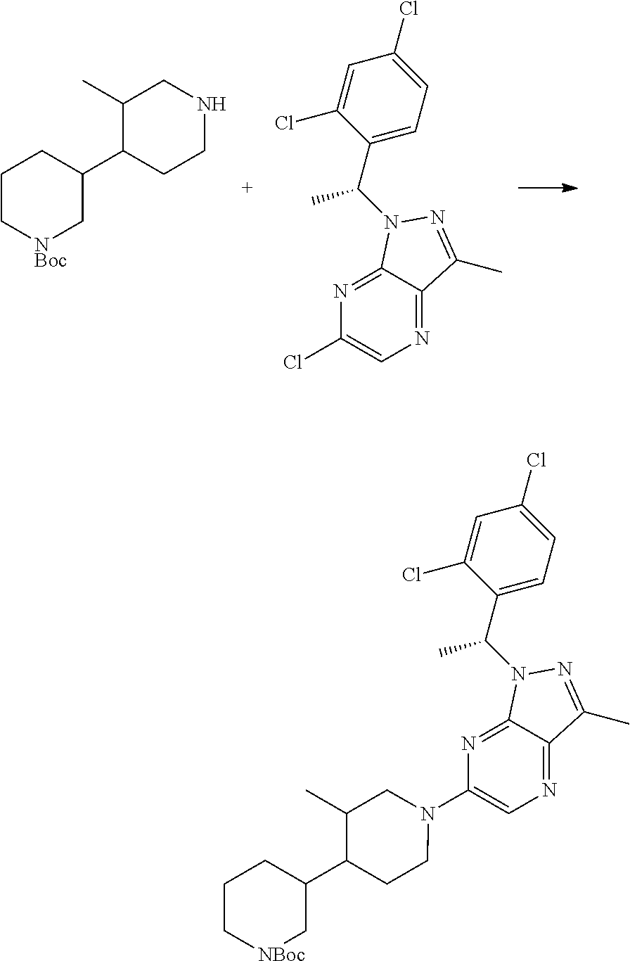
C1C[NBoc]CC(C2CCNCC2C)C1.C1(Cl)=CN=C2C(=N1)N(C(C1=CC=C(Cl)C=C1Cl)C)N=C2C.C1(N2CC(C)C(C3CCC[NBoc]C3)CC2)=CN=C2C(=N1)N(C(C1=CC=C(Cl)C=C1Cl)C)N=C2C
